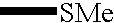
C[SMe]
